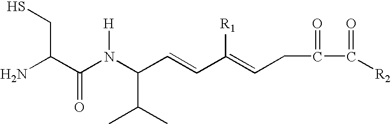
NC(C(N(C(C=CC(=CCC(C([R2])=O)=O)[R1])C(C)C)[H])=O)CS
